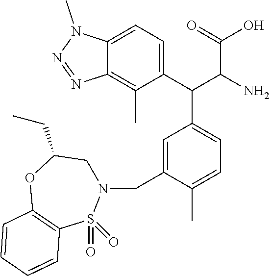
C12=CC=C(C(C(N)C(=O)O)C3=CC=C(C)C(CN4CC(CC)OC5=C(S4(=O)=O)C=CC=C5)=C3)C(C)=C1N=NN2C
